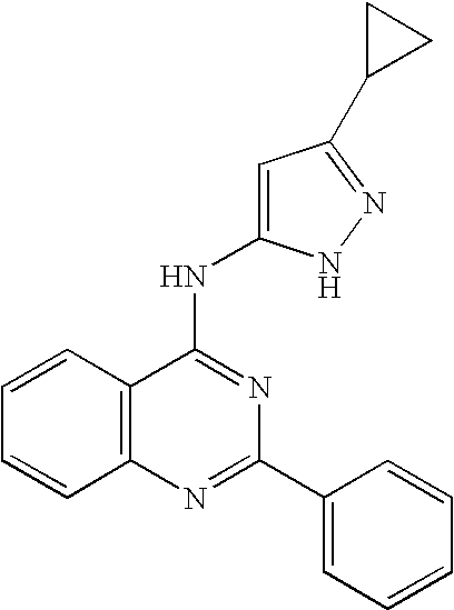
C12=C(N=C(C3=CC=CC=C3)N=C1NC1=CC(C3CC3)=NN1)C=CC=C2
